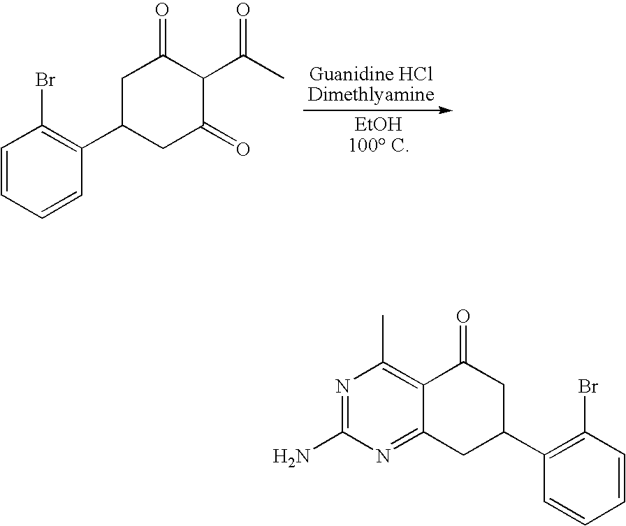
C1=CC=CC(C2CC(=O)C(C(C)=O)C(=O)C2)=C1Br.N1=C(N)N=C2C(=C1C)C(=O)CC(C1=C(Br)C=CC=C1)C2
